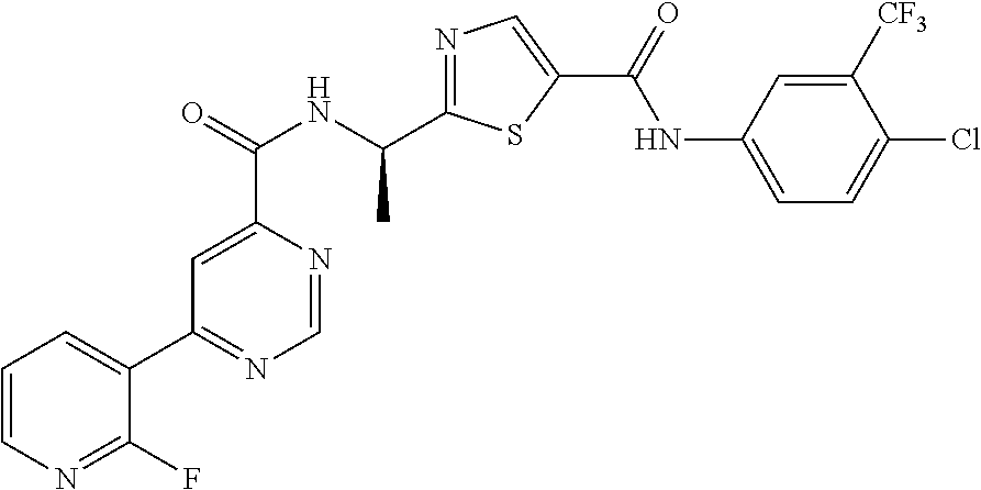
C1=NC(C(=O)NC(C2=NC=C(C(=O)NC3=CC=C(Cl)C([CF3])=C3)S2)C)=CC(C2=CC=CN=C2F)=N1
